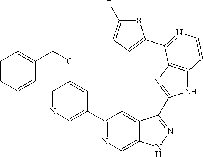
C1(C2=NC=C3C(=C2)C(C2=NC4=C(N2)C=CN=C4C2=CC=C(F)S2)=NN3)=CN=CC(OCC2=CC=CC=C2)=C1
